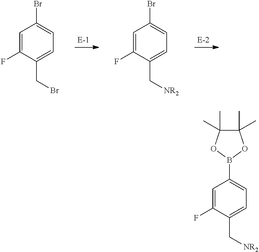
C1=C(F)C(CBr)=CC=C1Br.C1=C(F)C(C[NR2])=CC=C1Br.C1=C(F)C(C[NR2])=CC=C1B1OC(C)(C)C(C)(C)O1
